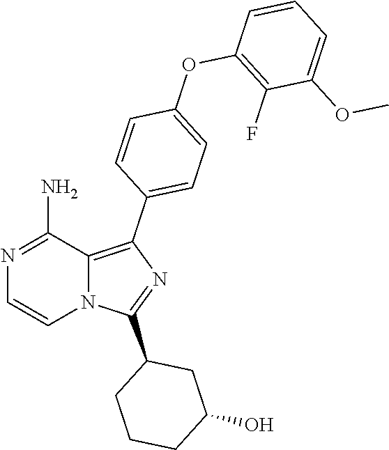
N12C(=C(C3=CC=C(OC4=C(F)C(OC)=CC=C4)C=C3)N=C1C1CCCC(O)C1)C(N)=NC=C2
